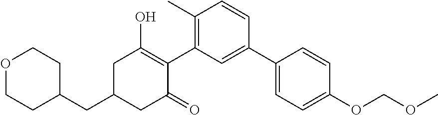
C1(CC2CC(=O)C(C3=C(C)C=CC(C4=CC=C(OCOC)C=C4)=C3)=C(O)C2)CCOCC1
